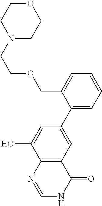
C1(C2=CC3=C(C(O)=C2)N=CNC3=O)=CC=CC=C1COCCN1CCOCC1
